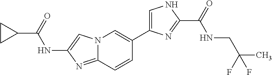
N12C(=NC(NC(C3CC3)=O)=C1)C=CC(C1=CNC(C(=O)NCC(F)(C)F)=N1)=C2
